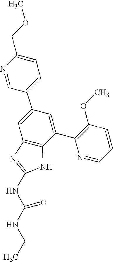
N1=CC(C2=CC3=C(C(C4=C(OC)C=CC=N4)=C2)NC(NC(NCC)=O)=N3)=CC=C1COC
